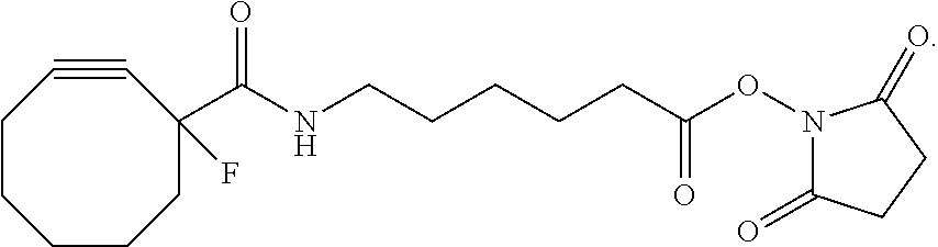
C1CCCCC(C(NCCCCCC(ON2C(=O)CCC2=O)=O)=O)(F)C#C1
